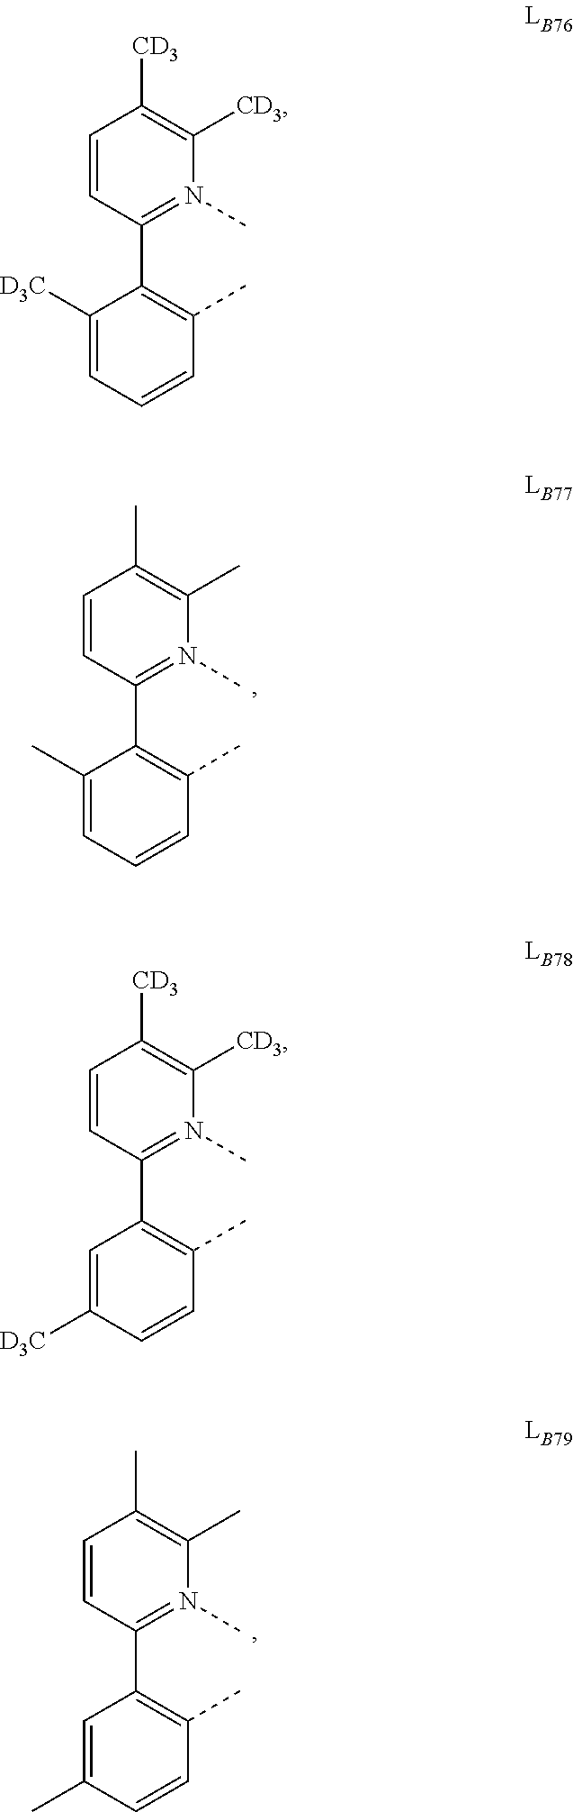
C1=CC(C2=C(C)C=CC=C2[D3C])=N(C)C([CD3])=C1[CD3].C1=CC(C2=C(C)C=CC=C2C)=N(C)C(C)=C1C.C1=CC(C2=C(C)C=CC(C)=C2)=N(C)C(C)=C1C.C1=CC(C2=C(C)C=CC([D3C])=C2)=N(C)C([CD3])=C1[CD3]
